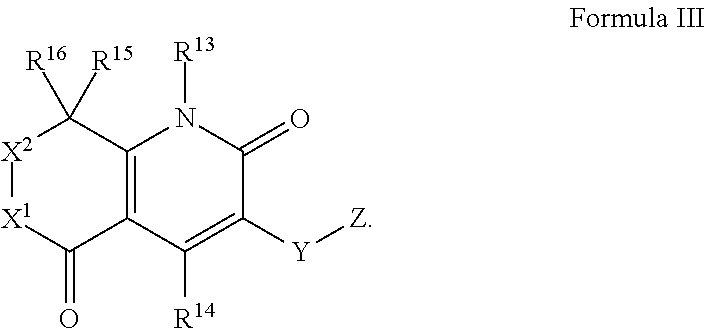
C12=C(N([R13])C(=O)C([Y][Z])=C1[R14])C([R15])([R16])[X2][X1]C2=O
